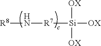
[R8]N[R7][Si]([OX])([OX])[OX]
